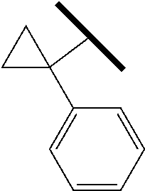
C1=C(C2(C(C)C)CC2)C=CC=C1
